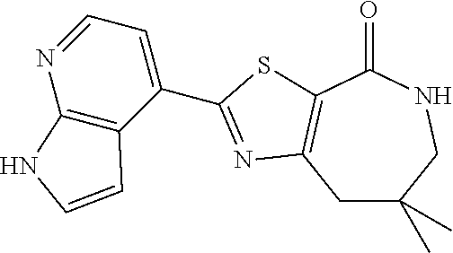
C1(C2=NC3=C(C(=O)NCC(C)(C)C3)S2)=CC=NC2=C1C=CN2
